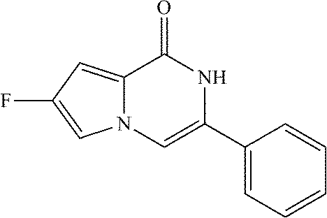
C12=CC(F)=CN1C=C(C1=CC=CC=C1)NC2=O
